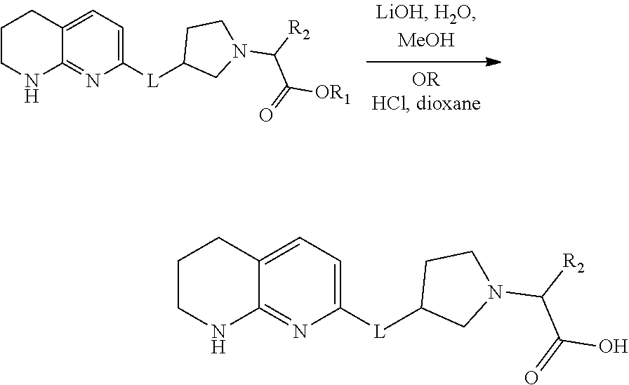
N1=C2C(=CC=C1[L]C1CN(C([R2])C(=O)[OR1])CC1)CCCN2.N1=C2C(=CC=C1[L]C1CN(C([R2])C(=O)O)CC1)CCCN2
